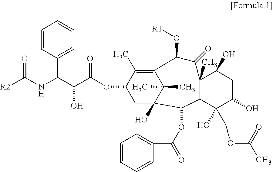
[R2]C(NC(C(C(OC1CC2(O)C(C)(C)C(=C1C)C(O[R1])C(=O)C1(C)C(C2OC(=O)C2=CC=CC=C2)C(O)(COC(=O)C)C(O)CC1O)=O)O)C1=CC=CC=C1)=O
